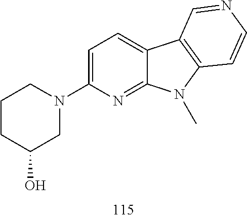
C1=C(N2CC(O)CCC2)N=C2C(=C1)C1=C(N2C)C=CN=C1
